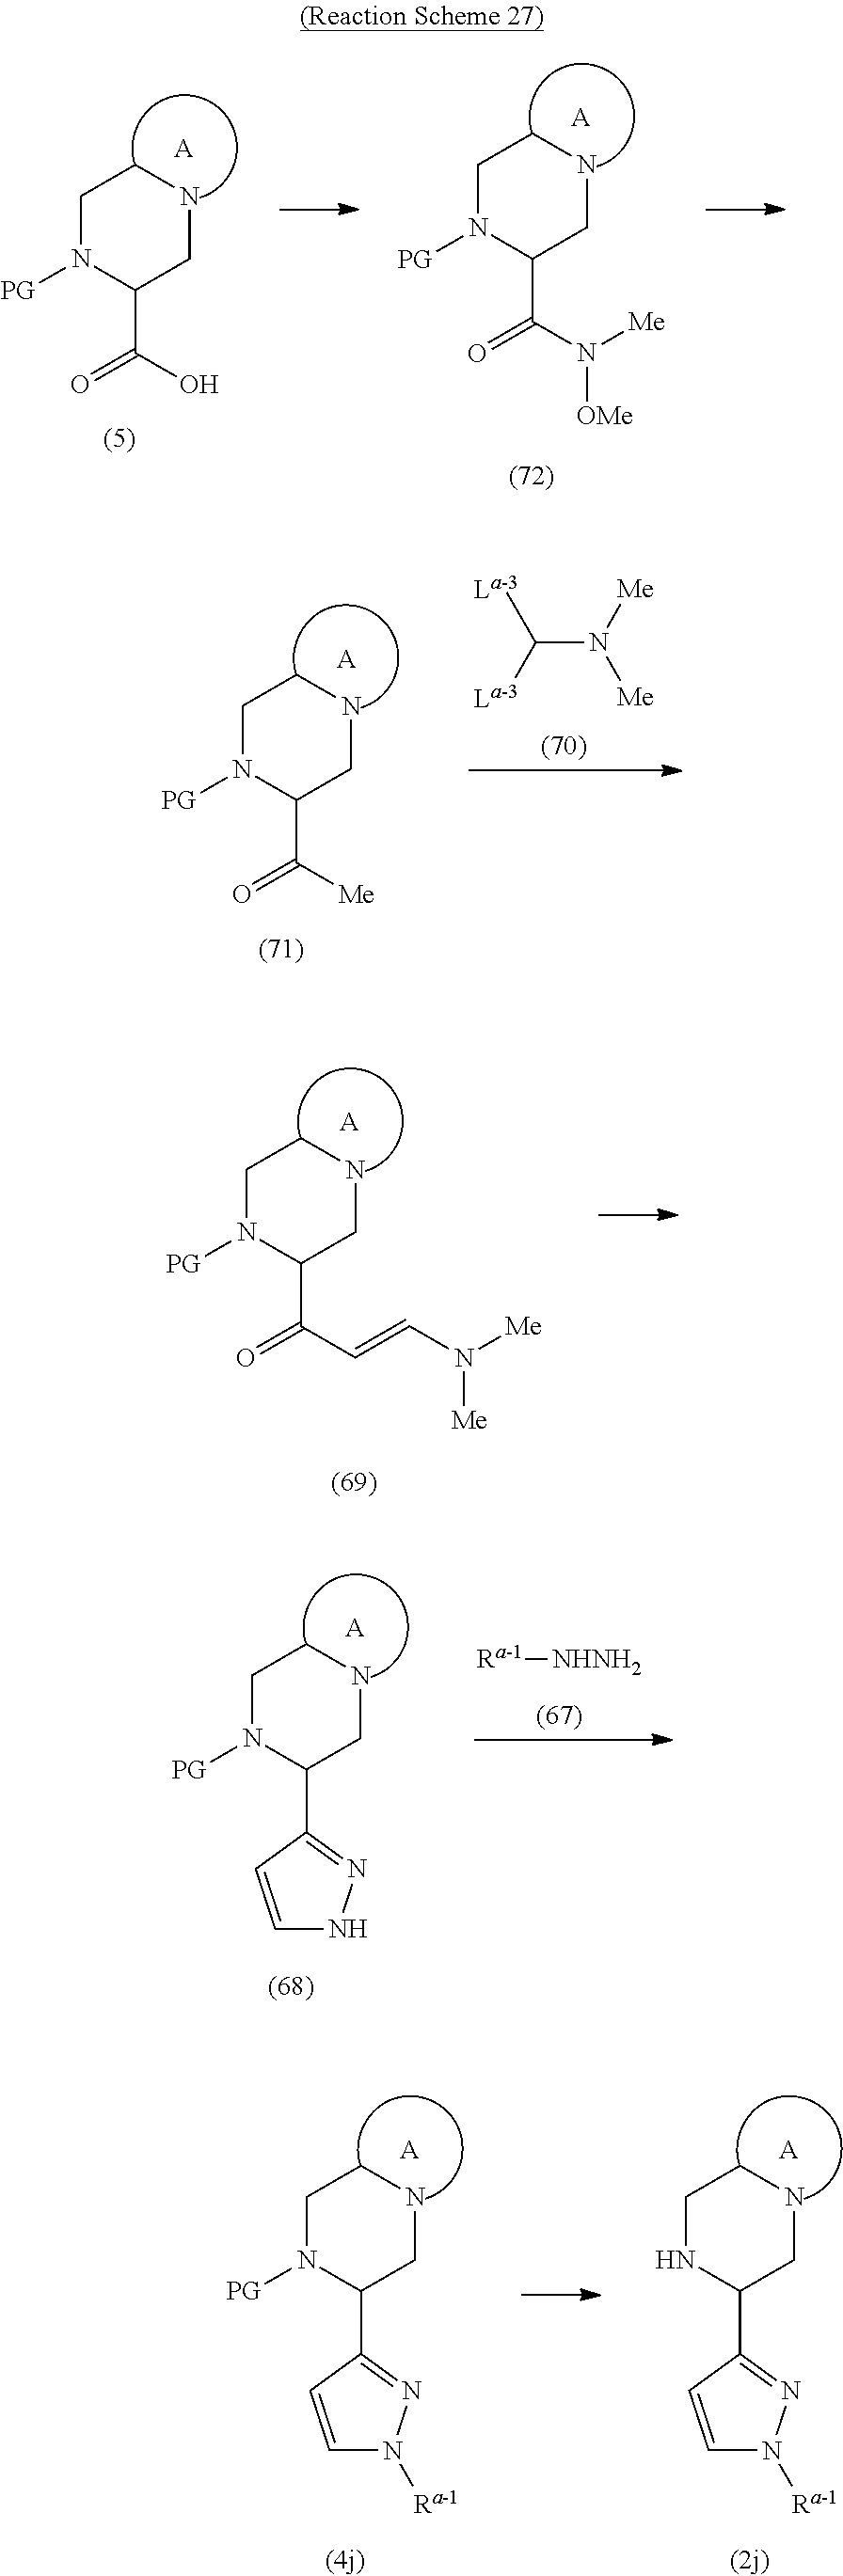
C1CNCC(C(O)=O)N1[PG].[A].C1CNCC(C(N([Me])[OMe])=O)N1[PG].[A].C1CNCC(C([Me])=O)N1[PG].[A].C(N([Me])[Me])([La-3])[La-3].C1CNCC(C(C=CN([Me])[Me])=O)N1[PG].[A].[A].C1CNCC(C2=NNC=C2)N1[PG].[Ra-1][NHNH2].[A].C1CNCC(C2=NN([Ra-1])C=C2)N1[PG].[A].C1CNCC(C2=NN([Ra-1])C=C2)N1
